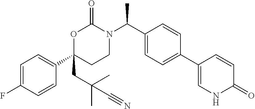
C1=C(F)C=CC(C2(CC(C)(C)C#N)CCN(C(C3=CC=C(C4=CNC(=O)C=C4)C=C3)C)C(=O)O2)=C1
